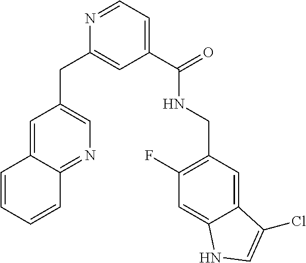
C1=C2C(=NC=C1CC1=CC(C(NCC3=C(F)C=C4C(=C3)C(Cl)=CN4)=O)=CC=N1)C=CC=C2
